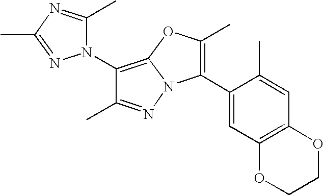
C1(N2C(C)=NC(C)=N2)=C2N(N=C1C)C(C1=CC3=C(C=C1C)OCCO3)=C(C)O2
